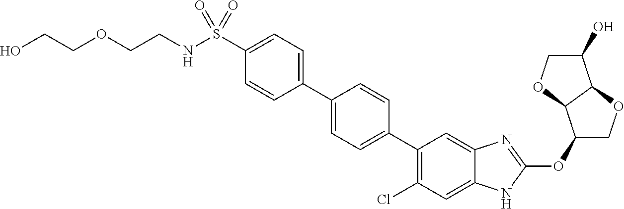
S(C1=CC=C(C2=CC=C(C3=C(Cl)C=C4C(=C3)N=C(OC3COC5C3OCC5O)N4)C=C2)C=C1)(NCCOCCO)(=O)=O
